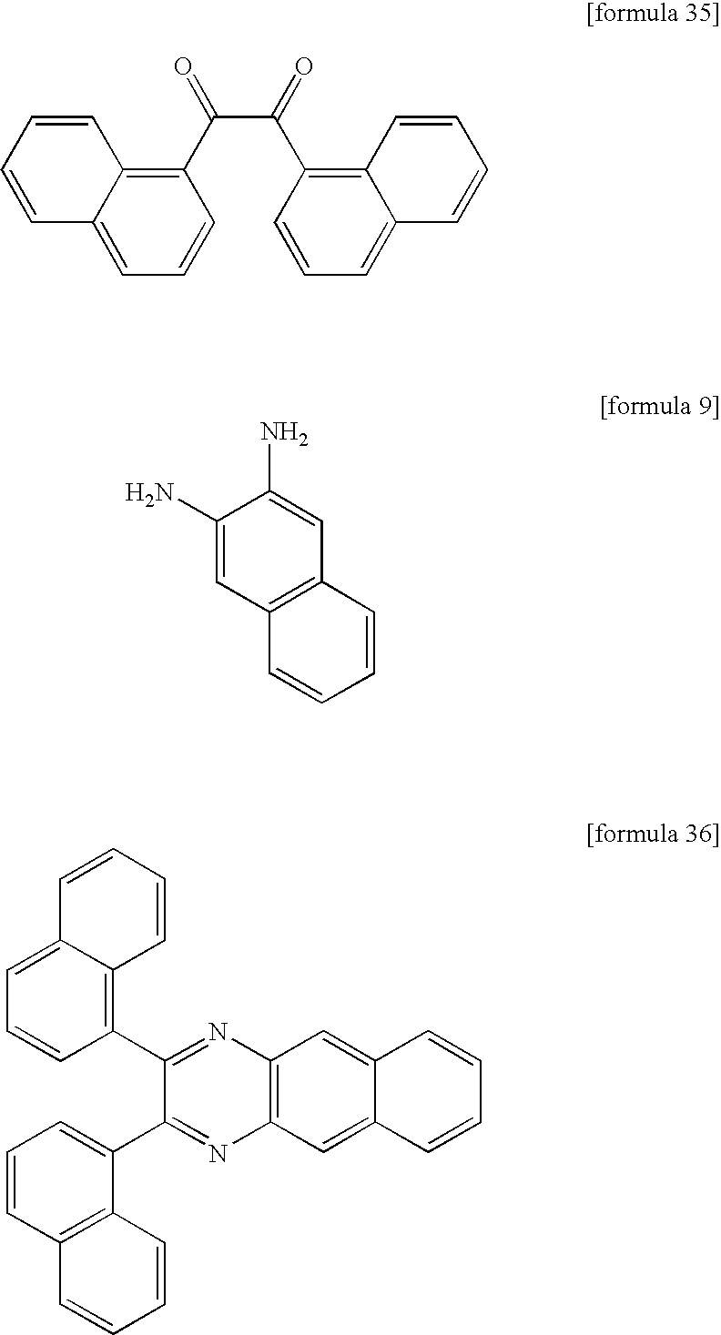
C1(C(C(C2=C3C(=CC=C2)C=CC=C3)=O)=O)=C2C(=CC=C1)C=CC=C2.C1(N)=CC2=C(C=C1N)C=CC=C2.C1(C2=NC3=C(N=C2C2=CC=CC4=C2C=CC=C4)C=C2C(=C3)C=CC=C2)=C2C(=CC=C1)C=CC=C2
